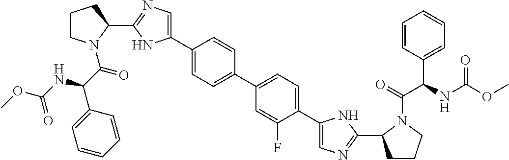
C1(C2=CN=C(C3CCCN3C(=O)C(NC(OC)=O)C3=CC=CC=C3)N2)=CC=C(C2=CC=C(C3=CN=C(C4CCCN4C(=O)C(NC(OC)=O)C4=CC=CC=C4)N3)C(F)=C2)C=C1
